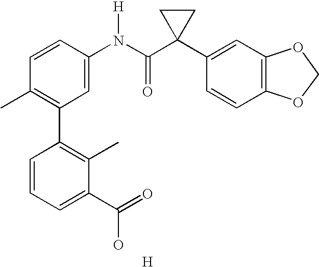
C1=CC(N(C(C2(C3=CC4=C(C=C3)OCO4)CC2)=O)[H])=CC(C2=C(C)C(C(=O)O)=CC=C2)=C1C.[H]
